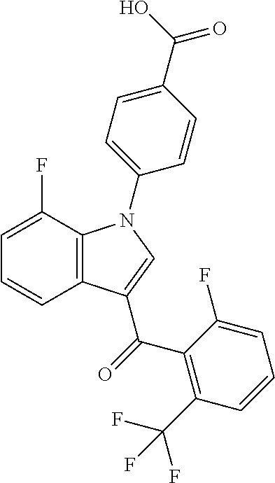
C12=C(C(F)=CC=C1)N(C1=CC=C(C(O)=O)C=C1)C=C2C(C1=C(C(F)(F)F)C=CC=C1F)=O
